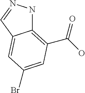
C12=C(C(O)=O)C=C(Br)C=C1C=NN2
